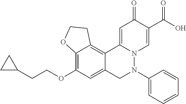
C12=C(OCCC3CC3)C=C3C(=C1CCO2)C1=CC(=O)C(C(O)=O)=CN1N(C1=CC=CC=C1)C3
